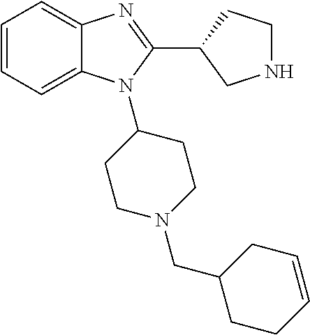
C1=CC=C2C(=C1)N=C(C1CNCC1)N2C1CCN(CC2CCC=CC2)CC1
